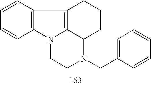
C1=CC2=C(C=C1)N1C3=C2CCCC3N(CC2=CC=CC=C2)CC1
